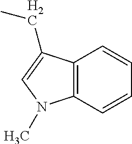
C12=C(C=CC=C1)N(C)C=C2CC
